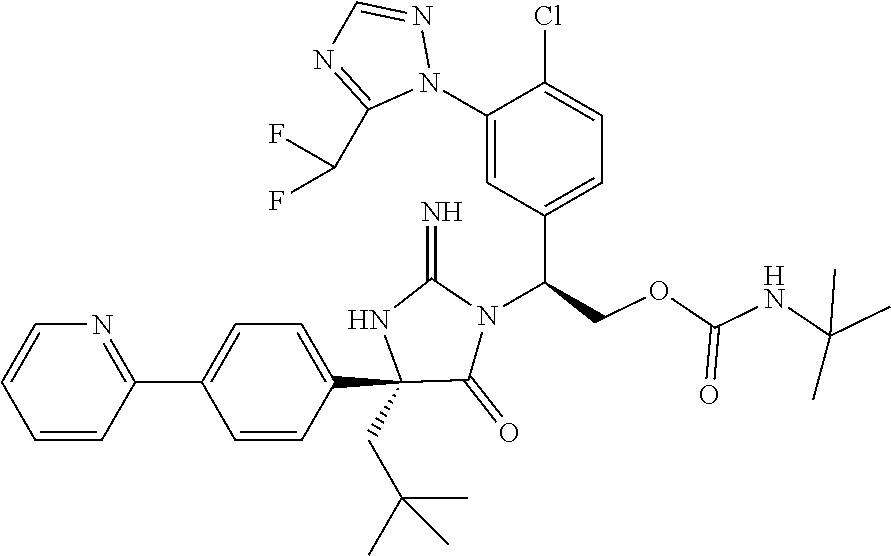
C1=CC(C2=CC=C(C3(CC(C)(C)C)C(=O)N(C(COC(NC(C)(C)C)=O)C4=CC=C(Cl)C(N5N=CN=C5C(F)F)=C4)C(=N)N3)C=C2)=NC=C1
